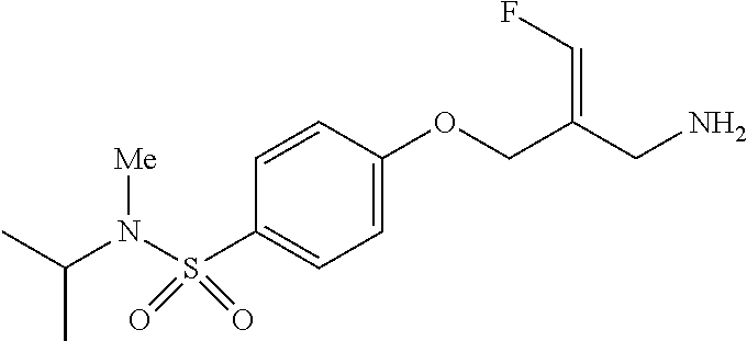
C1=CC(OCC(CN)=CF)=CC=C1S(N(C(C)C)[Me])(=O)=O
